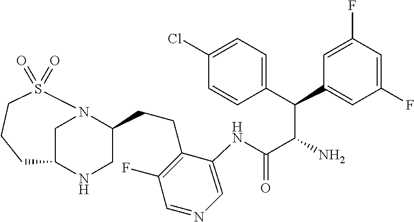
C1N2C(CCC3=C(F)C=NC=C3NC(C(N)C(C3=CC=C(Cl)C=C3)C3=CC(F)=CC(F)=C3)=O)CNC1CCCS2(=O)=O
